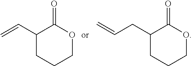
C=CC1CCCOC1=O.C(CC1CCCOC1=O)=C
